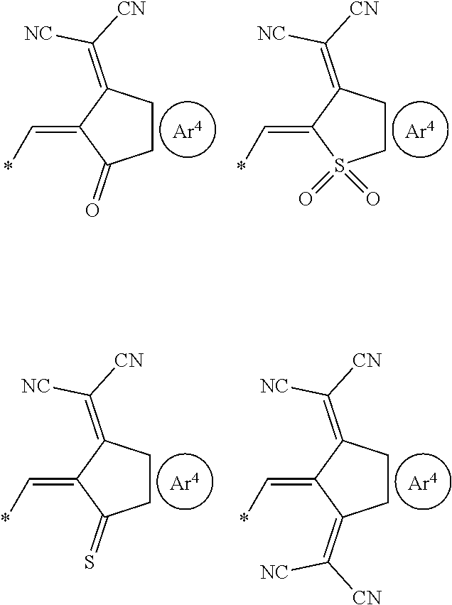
[Ar4].c1cC(=C([CN])[NC])C(=C*)C1=O.[Ar4].c1cC(=C([CN])[NC])C(=C*)S1(=O)=O.[Ar4].c1cC(=C([CN])[NC])C(=C*)C1=S.[Ar4].c1cC(=C([CN])[NC])C(=C*)C1=C([CN])[NC]
